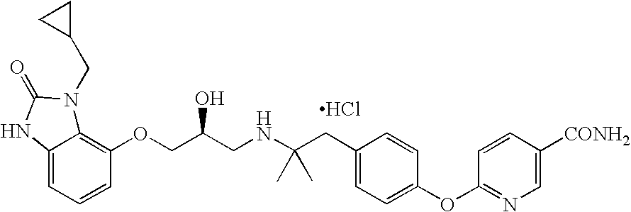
C12=CC=CC(OCC(CNC(CC3=CC=C(OC4=NC=C([CONH2])C=C4)C=C3)(C)C)O)=C1N(CC1CC1)C(=O)N2.Cl
